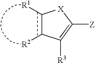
C1([R1])C([R2])C([R3])=C([Z])[X]1
